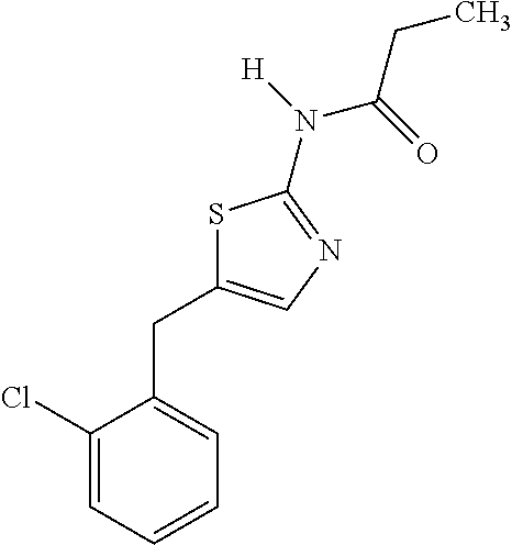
C1(Cl)=CC=CC=C1CC1=CN=C(N([H])C(=O)CC)S1
